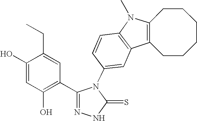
C1(O)=CC(O)=C(C2=NNC(=S)N2C2=CC3=C(C=C2)N(C)C2=C3CCCCCC2)C=C1CC
